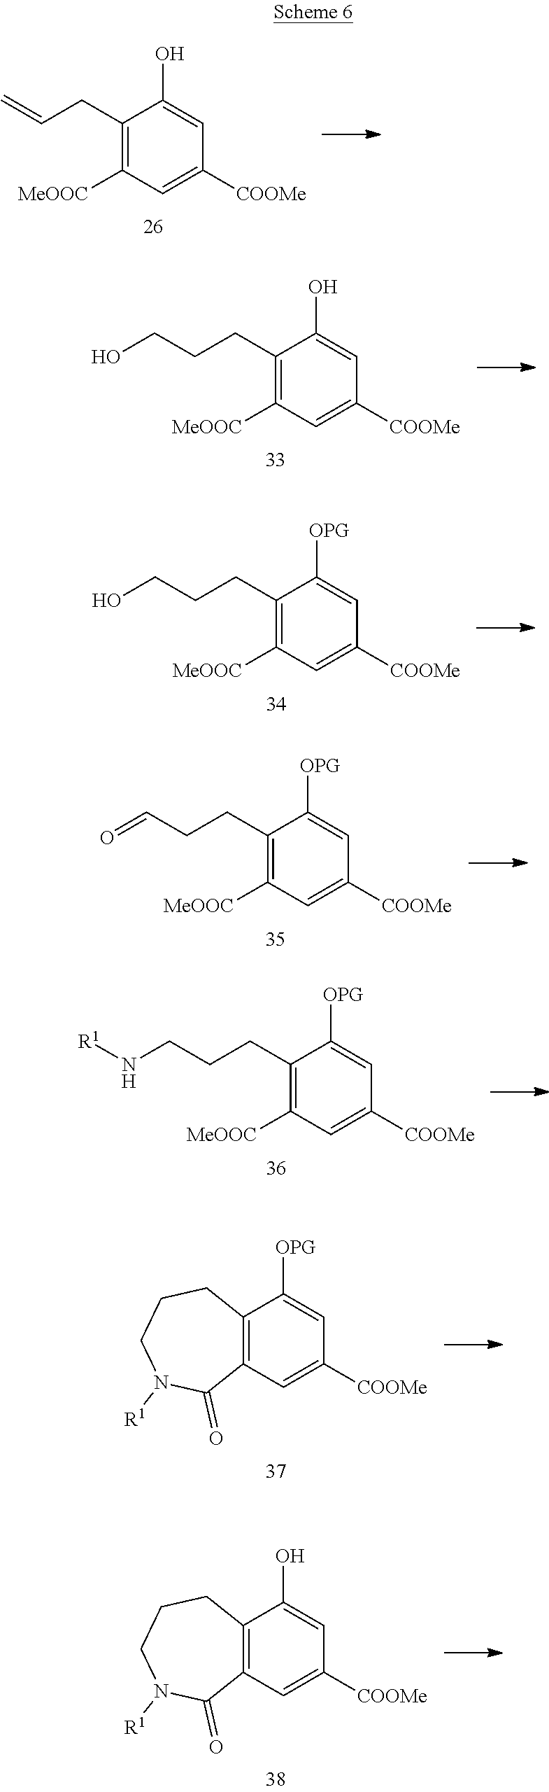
C1(CC=C)=C([MeOOC])C=C([COOMe])C=C1O.C1(CCCO)=C([MeOOC])C=C([COOMe])C=C1O.C1(CCCO)=C([MeOOC])C=C([COOMe])C=C1[OPG].C1(CCC=O)=C([MeOOC])C=C([COOMe])C=C1[OPG].C1(CCCN[R1])=C([MeOOC])C=C([COOMe])C=C1[OPG].C12=C(C=C([COOMe])C=C1[OPG])C(=O)N([R1])CCC2.C12=C(C=C([COOMe])C=C1O)C(=O)N([R1])CCC2
